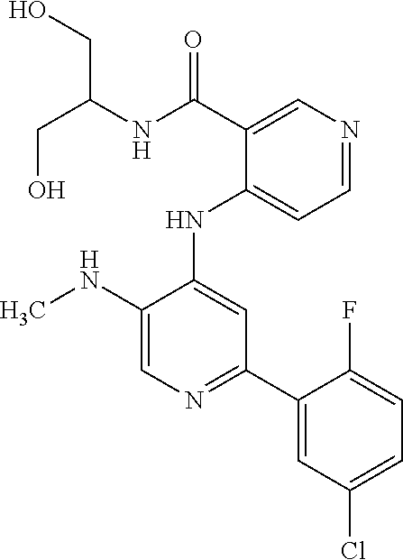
C1(NC2=CC(C3=CC(Cl)=CC=C3F)=NC=C2NC)=CC=NC=C1C(NC(CO)CO)=O
